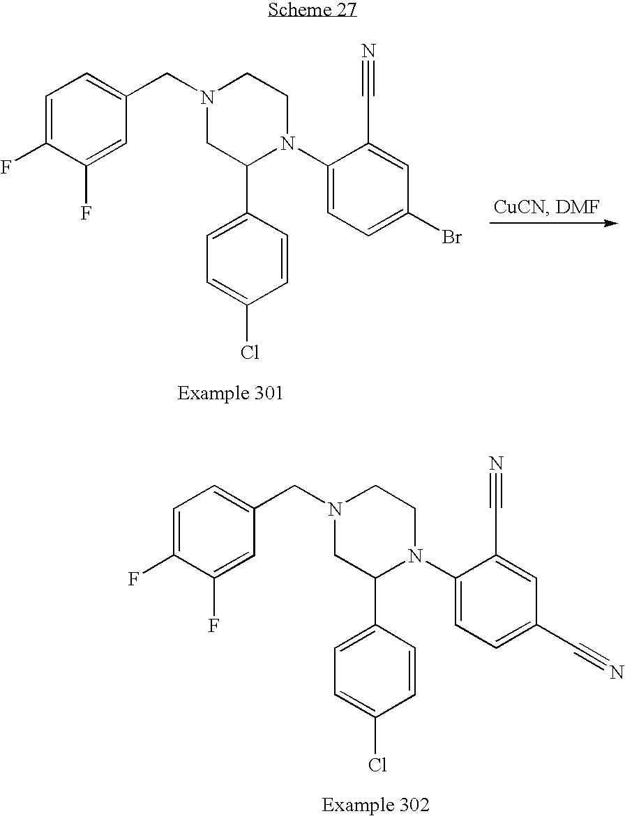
C1=C(F)C(F)=CC(CN2CC(C3=CC=C(Cl)C=C3)N(C3=CC=C(C#N)C=C3C#N)CC2)=C1.C1=C(F)C(F)=CC(CN2CC(C3=CC=C(Cl)C=C3)N(C3=CC=C(Br)C=C3C#N)CC2)=C1
